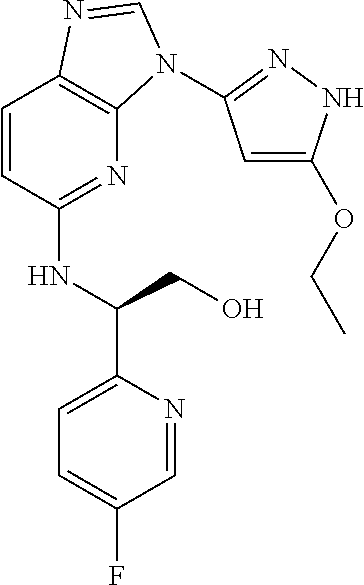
C1=CC(NC(CO)C2=CC=C(F)C=N2)=NC2=C1N=CN2C1=NNC(OCC)=C1
